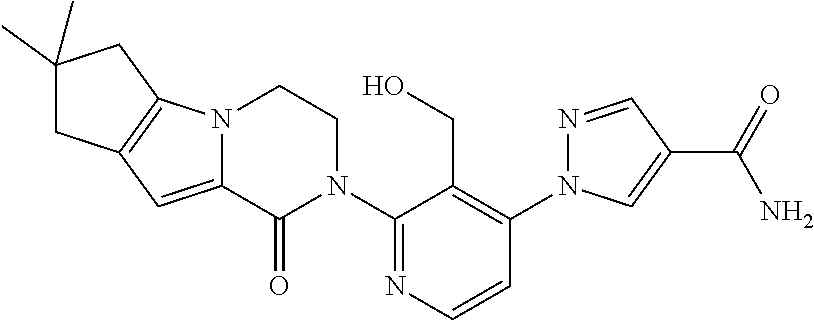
C12=CC3=C(N1CCN(C1=NC=CC(N4N=CC(C(=O)N)=C4)=C1CO)C2=O)CC(C)(C)C3
